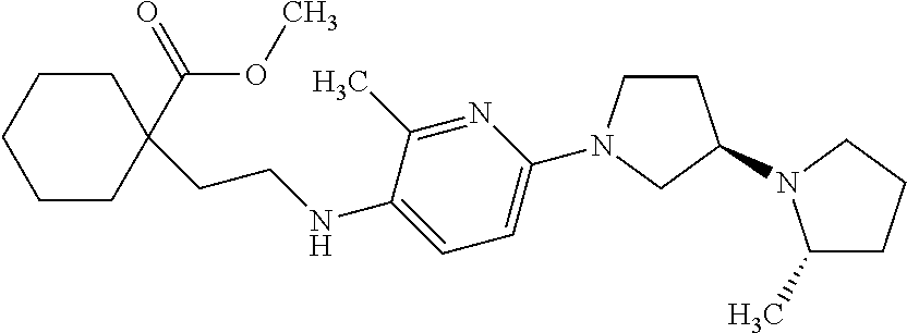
N1=C(C)C(NCCC2(C(OC)=O)CCCCC2)=CC=C1N1CCC(N2C(C)CCC2)C1
